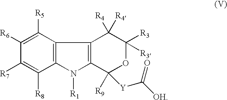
C1([R5])=C([R6])C([R7])=C([R8])C2=C1C1=C(N2[R1])C([R9])([Y]C([OH])=O)OC([R3])([R3])C1([R4])[R4]
